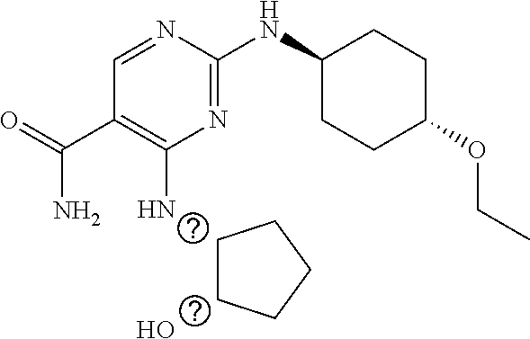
N1=C(NC2CCC(OCC)CC2)N=CC(C(=O)N)=C1N.C1CCCC1.O
